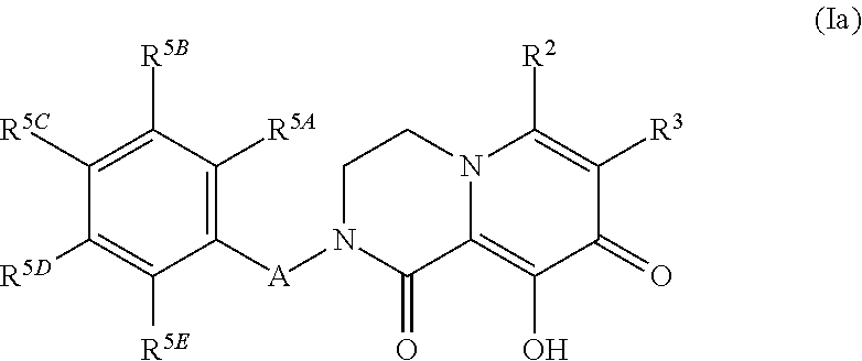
C1([A]N2C(=O)C3=C(O)C(=O)C([R3])=C([R2])N3CC2)=C([R5A])C([R5B])=C([R5C])C([R5D])=C1[R5E]
